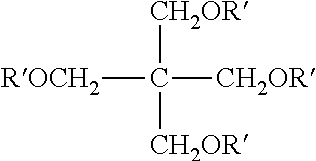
C([CH2OR])([CH2OR])([ROCH2])[CH2OR]
